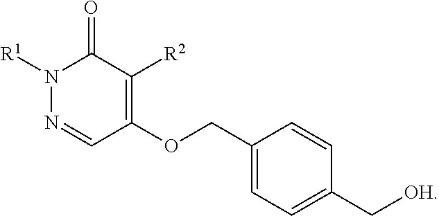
O(C1=C([R2])C(=O)N([R1])N=C1)CC1=CC=C(C[OH])C=C1
